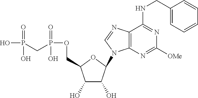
C1(O)C(O)C(N2C3=C(N=C2)C(NCC2=CC=CC=C2)=NC([OMe])=N3)OC1COP(CP(O)(=O)O)(=O)O
